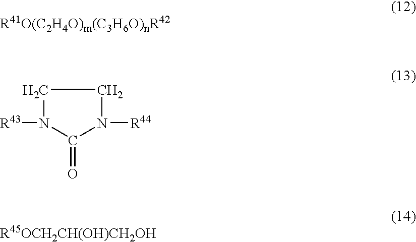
C1N([R43])C(=O)N([R44])C1
